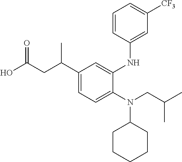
OC(CC(C1=CC=C(N(CC(C)C)C2CCCCC2)C(NC2=CC([CF3])=CC=C2)=C1)C)=O
